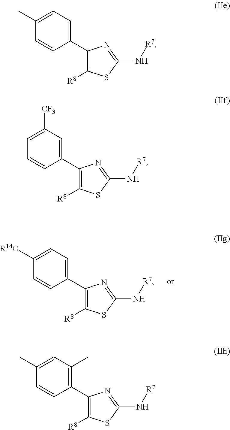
C1(C2=C([R8])SC(N[R7])=N2)=CC=C([R14O])C=C1.C1(C2=C([R8])SC(N[R7])=N2)=CC=C(C)C=C1.C1(C2=C([R8])SC(N[R7])=N2)=CC([CF3])=CC=C1.C1(C2=C([R8])SC(N[R7])=N2)=C(C)C=C(C)C=C1
